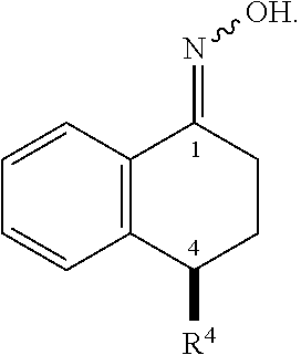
C1=CC2=C(C=C1)C([R4])CCC2=N[OH]
